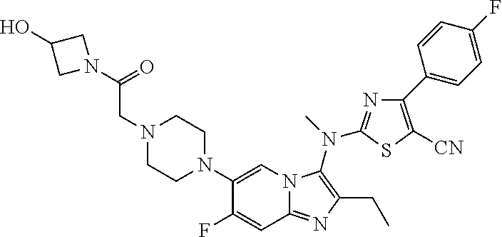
C1(N2CCN(CC(N3CC(O)C3)=O)CC2)=CN2C(=NC(CC)=C2N(C)C2=NC(C3=CC=C(F)C=C3)=C([CN])S2)C=C1F
